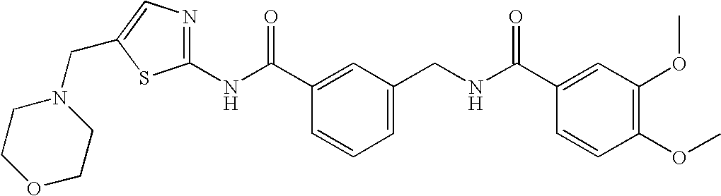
C1(NC(C2=CC(CNC(C3=CC(OC)=C(OC)C=C3)=O)=CC=C2)=O)=NC=C(CN2CCOCC2)S1
